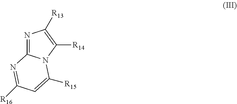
N1=C2N(C([R14])=C1[R13])C([R15])=CC([R16])=N2
